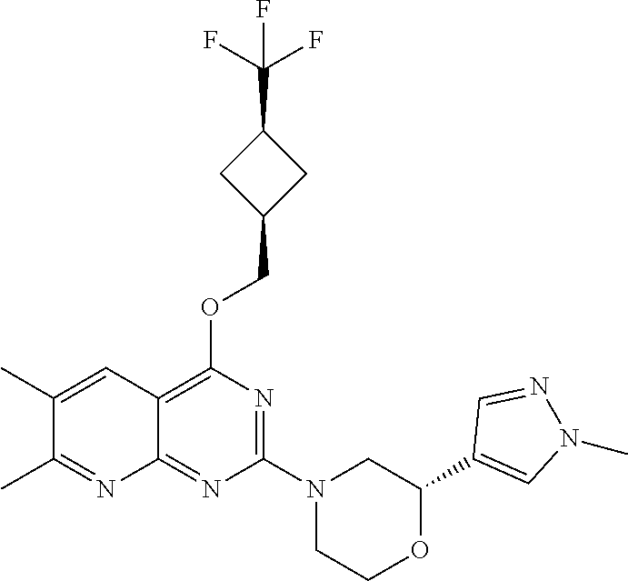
C1(C2=CN(C)N=C2)OCCN(C2=NC(OCC3CC(C(F)(F)F)C3)=C3C(=N2)N=C(C)C(C)=C3)C1
